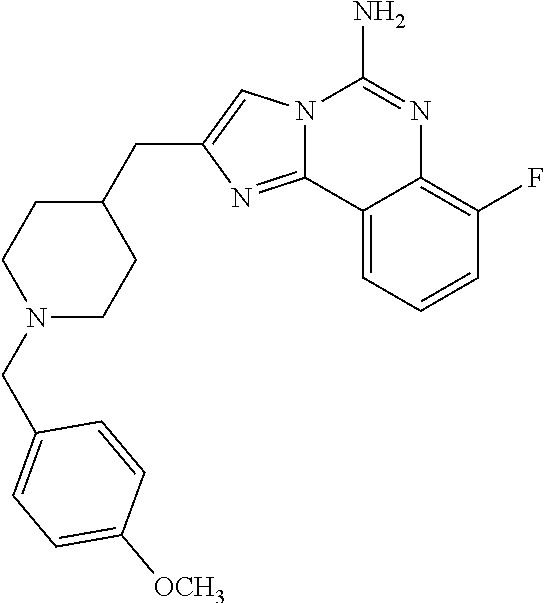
C12=CC=CC(F)=C1N=C(N)N1C2=NC(CC2CCN(CC3=CC=C([OCH3])C=C3)CC2)=C1
